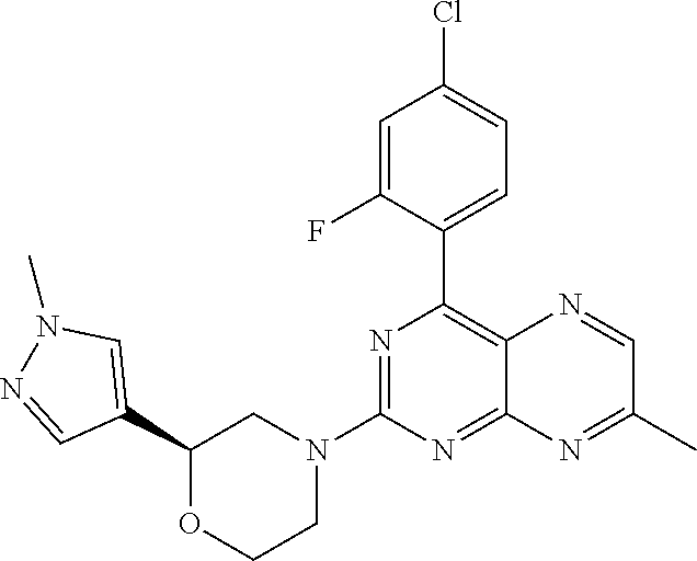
C12=C(C3=CC=C(Cl)C=C3F)N=C(N3CCOC(C4=CN(C)N=C4)C3)N=C1N=C(C)C=N2
